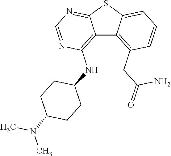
C12=C(NC3CCC(N(C)C)CC3)N=CN=C1SC1=CC=CC(CC(N)=O)=C21
